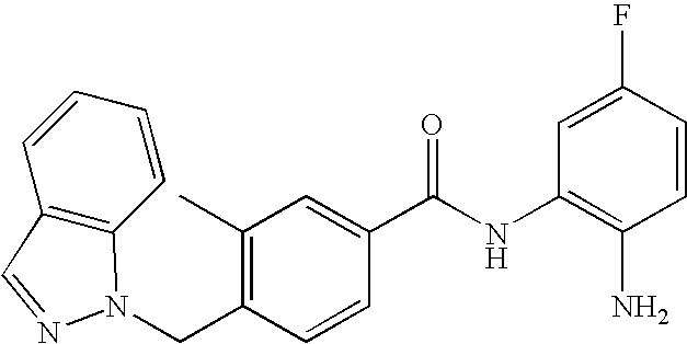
C12=C(C=CC=C1)N(CC1=C(C)C=C(C(NC3=C(N)C=CC(F)=C3)=O)C=C1)N=C2
